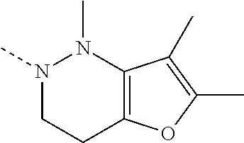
N1(C)CCC2=C(N1C)C(C)=C(C)O2
